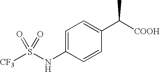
C1=C(NS([CF3])(=O)=O)C=CC(C([COOH])C)=C1
